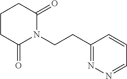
C1CC(=O)N(CCC2=NN=CC=C2)C(=O)C1
